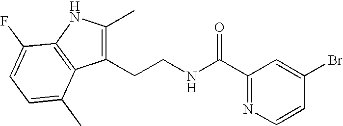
C1(CCNC(C2=NC=CC(Br)=C2)=O)=C(C)NC2=C1C(C)=CC=C2F
